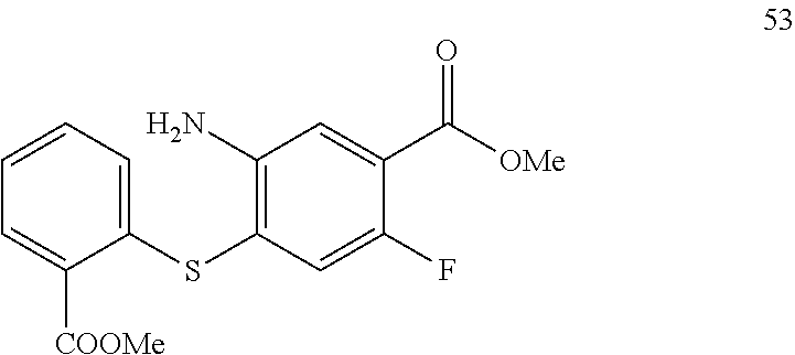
C1(SC2=C(N)C=C(C([OMe])=O)C(F)=C2)=CC=CC=C1[COOMe]
